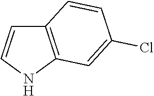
C12=C(NC=C1)C=C(Cl)C=C2
